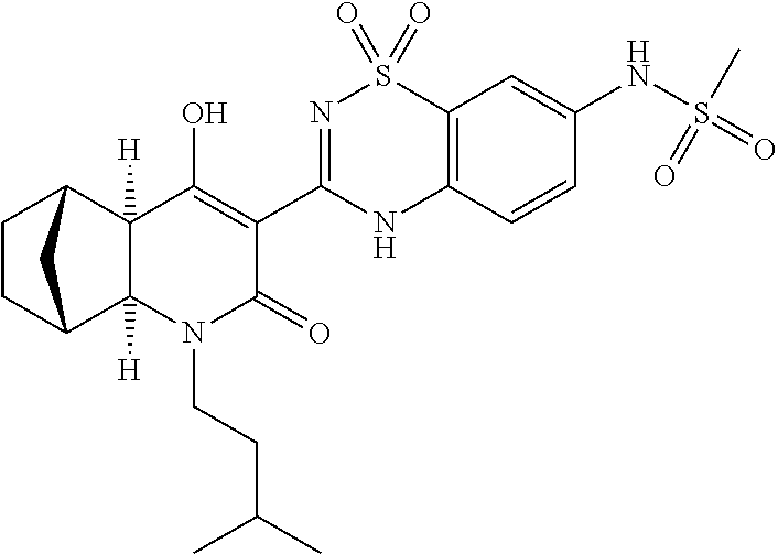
C12([H])C3CCC(C1([H])C(O)=C(C1=NS(=O)(=O)C4=C(N1)C=CC(NS(=O)(C)=O)=C4)C(=O)N2CCC(C)C)C3
